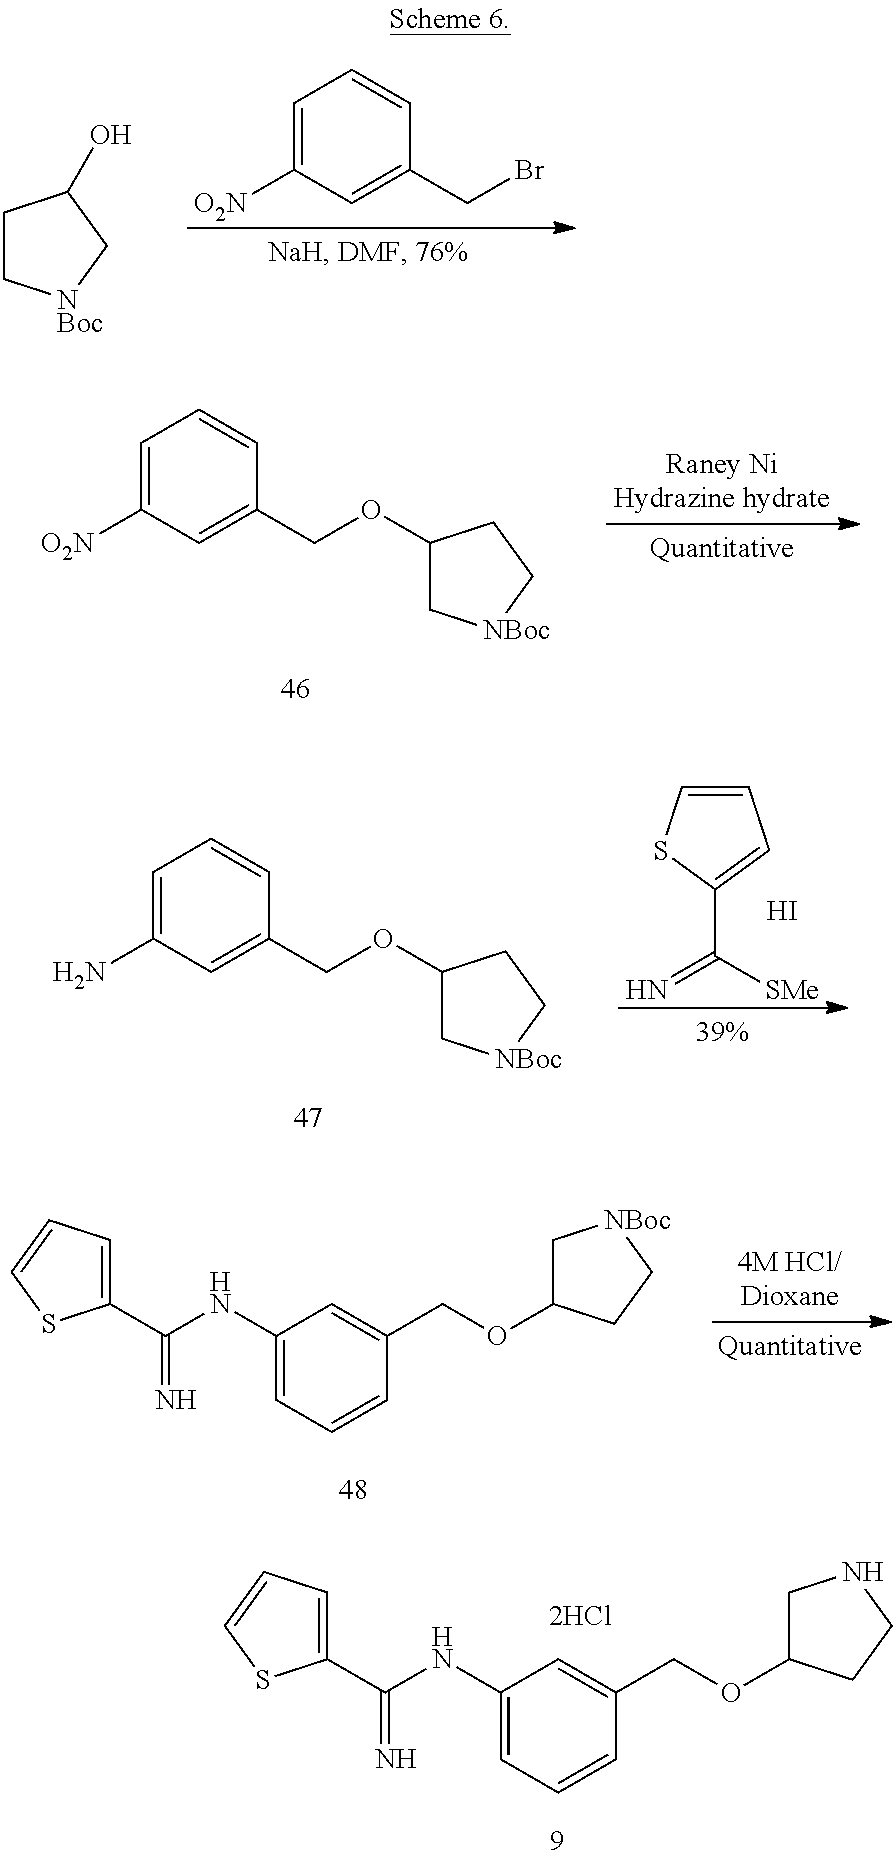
C1=C([O2N])C=C(CBr)C=C1.C1C[NBoc]CC1O.C1=C([O2N])C=C(COC2C[NBoc]CC2)C=C1.C1=CSC(C(=N)[SMe])=C1.I.C1=C(N)C=C(COC2C[NBoc]CC2)C=C1.C1(C(NC2=CC=CC(COC3C[NBoc]CC3)=C2)=N)=CC=CS1.C1(C(NC2=CC=CC(COC3CNCC3)=C2)=N)=CC=CS1
